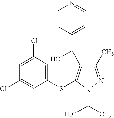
C1(C)=NN(C(C)C)C(SC2=CC(Cl)=CC(Cl)=C2)=C1C(C1=CC=NC=C1)O
